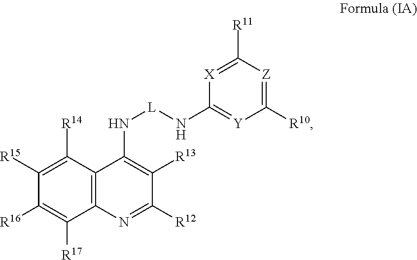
C1([R14])=C([R15])C([R16])=C([R17])C2=C1C(N[L]NC1=[Y]C([R10])=[Z]C([R11])=[X]1)=C([R13])C([R12])=N2
